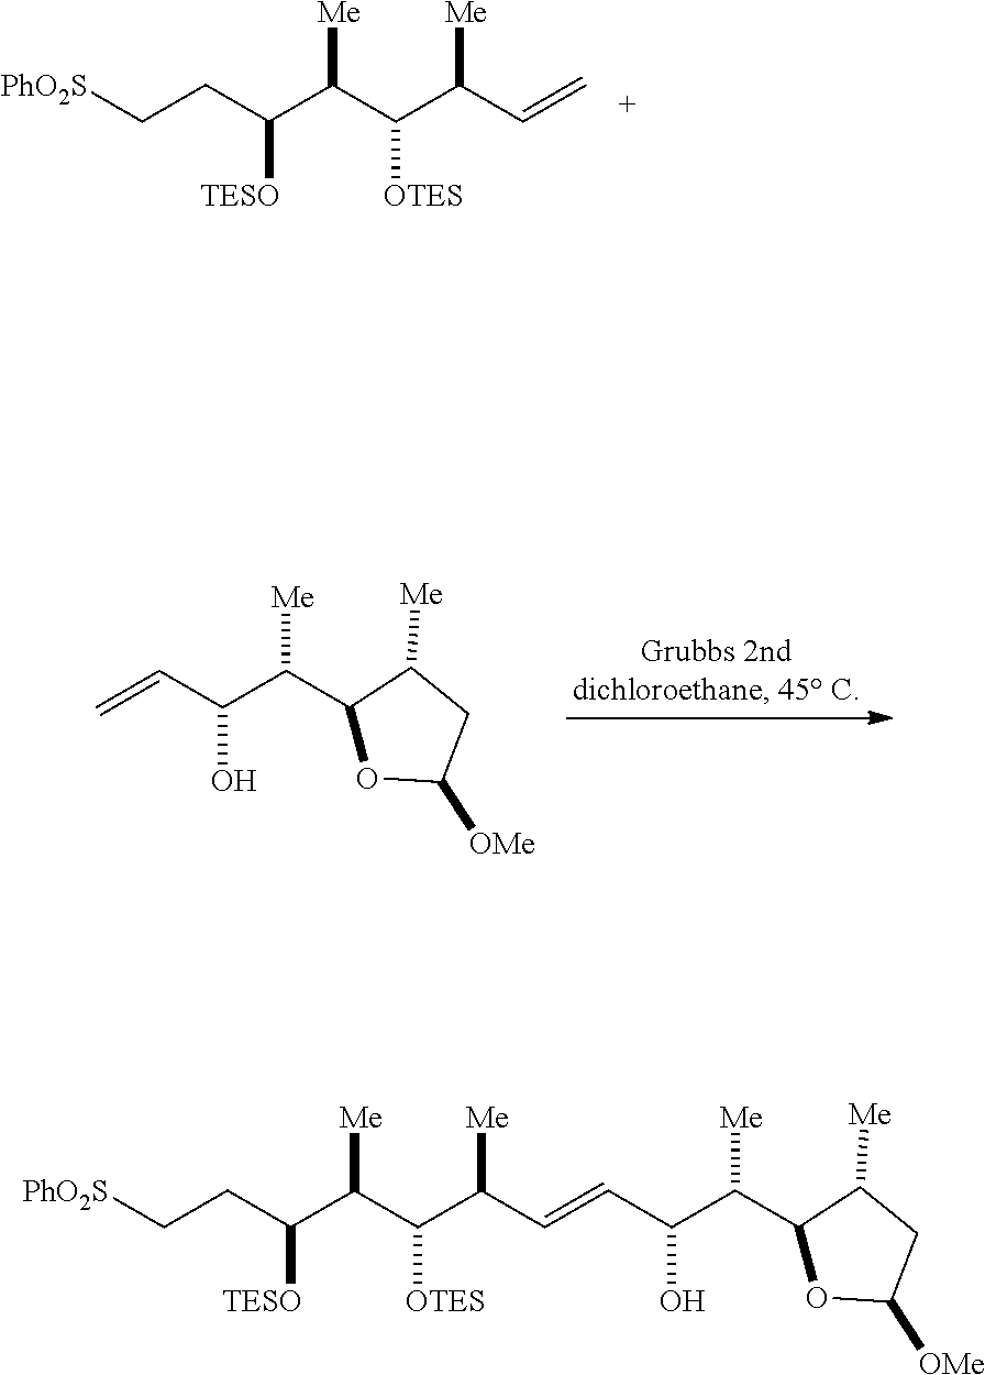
C1(C(C(O)C=CC([Me])C(C([Me])C(CC[PhO2S])[TESO])[OTES])[Me])OC([OMe])CC1[Me].C(C([Me])C(C([Me])C(CC[PhO2S])[TESO])[OTES])=C.C1(C(C(C=C)O)[Me])OC([OMe])CC1[Me]
